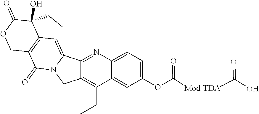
C1=C2C(=CC(OC([Mod TDA]C(O)=O)=O)=C1)C(CC)=C1C(=N2)C2=CC3=C(C(=O)N2C1)COC(=O)C3(CC)O
